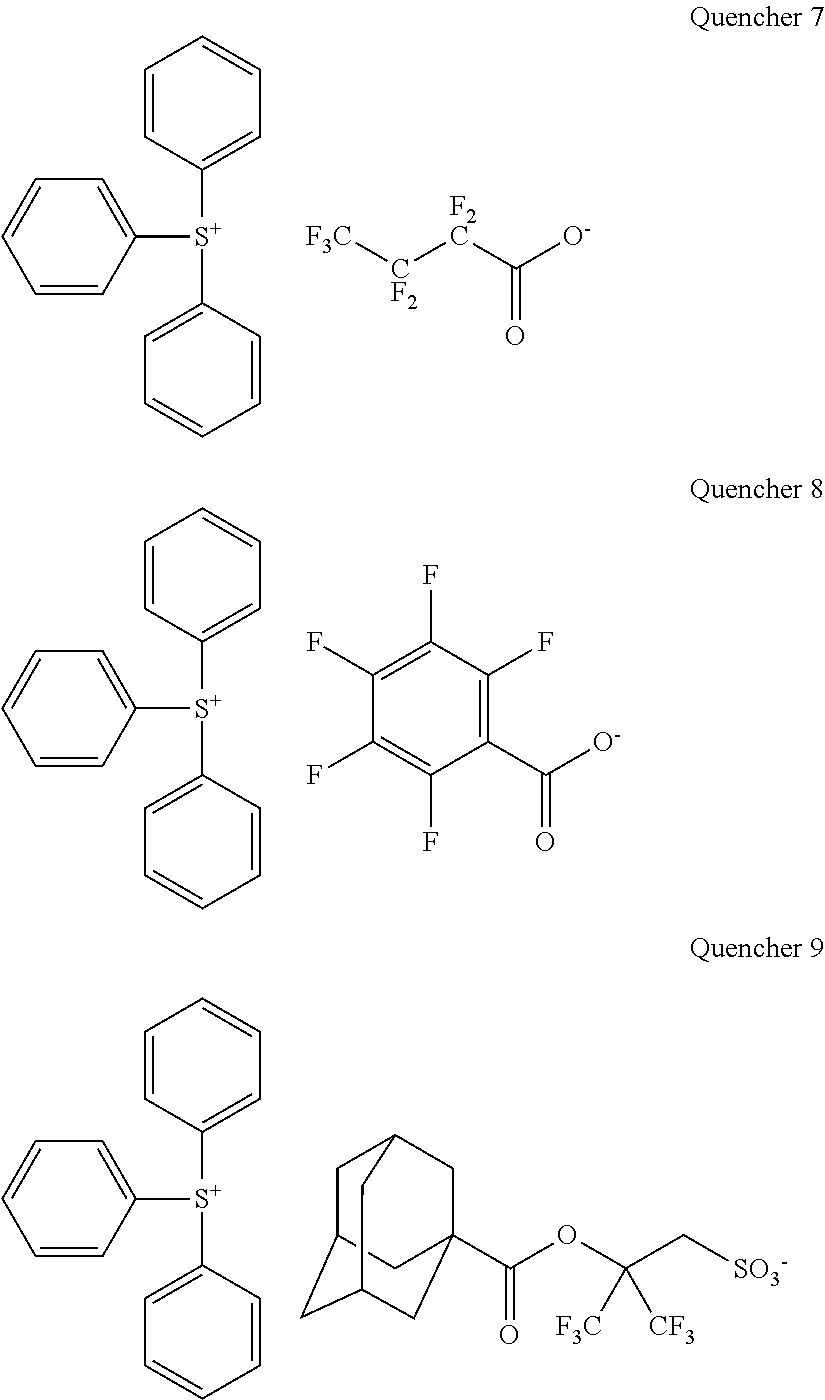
C1=CC([S+](C2=CC=CC=C2)C2=CC=CC=C2)=CC=C1.C([O-])(=O)[F2C][CF2][F3C].C1=CC([S+](C2=CC=CC=C2)C2=CC=CC=C2)=CC=C1.C1(C([O-])=O)=C(F)C(F)=C(F)C(F)=C1F.C1=CC([S+](C2=CC=CC=C2)C2=CC=CC=C2)=CC=C1.C1C2CC3CC(C(OC(C[SO3-])([F3C])[CF3])=O)(CC1C3)C2
